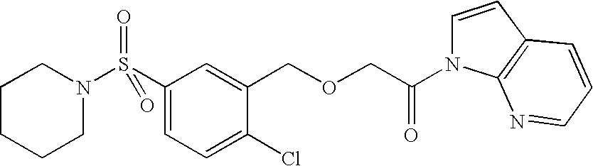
N1(S(C2=CC=C(Cl)C(COCC(N3C=CC4=C3N=CC=C4)=O)=C2)(=O)=O)CCCCC1
